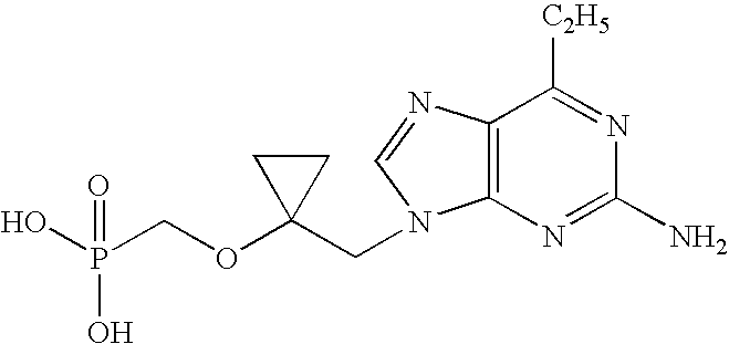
OP(COC1(CN2C3=C(N=C2)C([C2H5])=NC(N)=N3)CC1)(O)=O
